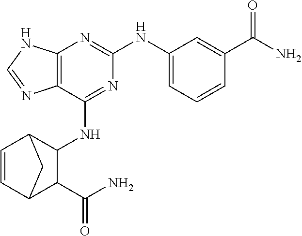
C12=C(C(NC3C4C=CC(C3C(N)=O)C4)=NC(NC3=CC=CC(C(N)=O)=C3)=N1)N=CN2
